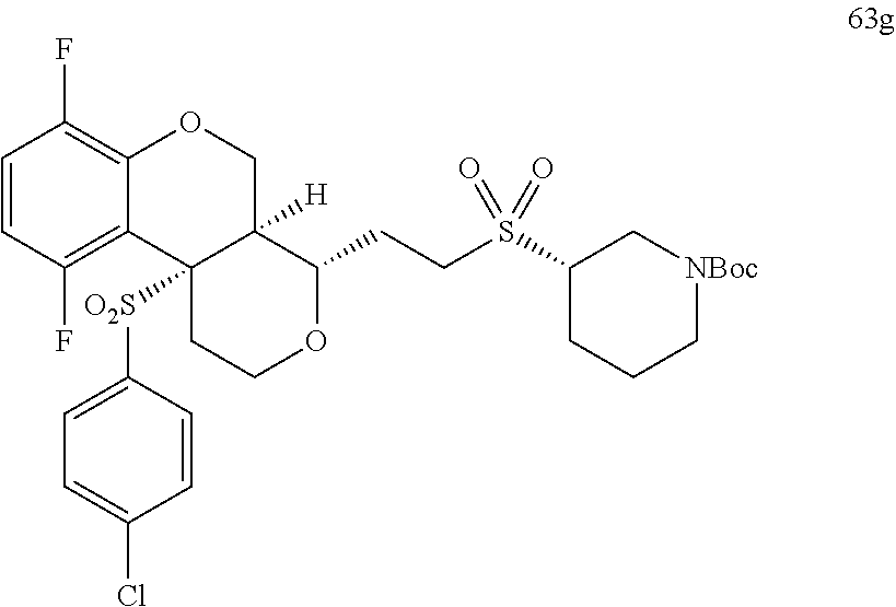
C1=CC(F)=C2C(=C1F)OCC1([H])C2([O2S]C2=CC=C(Cl)C=C2)CCOC1CCS(C1CCC[NBoc]C1)(=O)=O
